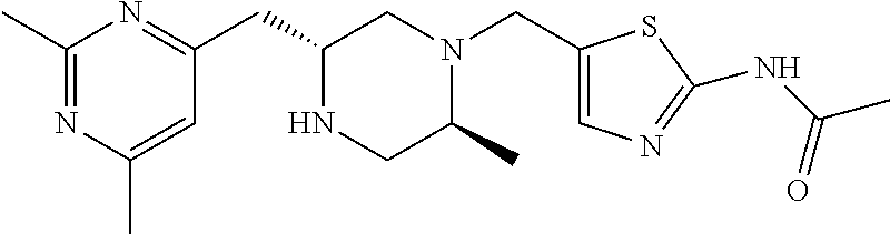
C1(C)=NC(C)=CC(CC2NCC(C)N(CC3=CN=C(NC(C)=O)S3)C2)=N1
